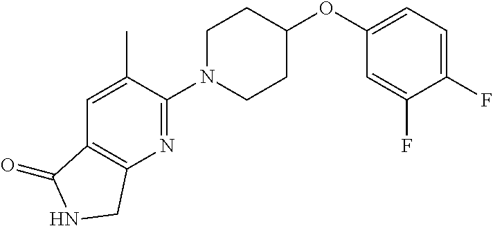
C1(F)=CC=C(OC2CCN(C3=NC4=C(C=C3C)C(=O)NC4)CC2)C=C1F
